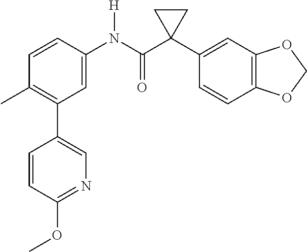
C1=C(N(C(C2(C3=CC4=C(C=C3)OCO4)CC2)=O)[H])C=CC(C)=C1C1=CN=C(OC)C=C1
